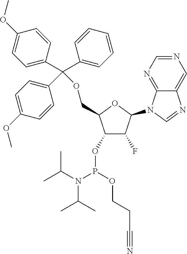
C1(OP(N(C(C)C)C(C)C)OCCC#N)C(F)C(N2C3=NC=NC=C3N=C2)OC1COC(C1=CC=C(OC)C=C1)(C1=CC=CC=C1)C1=CC=C(OC)C=C1
